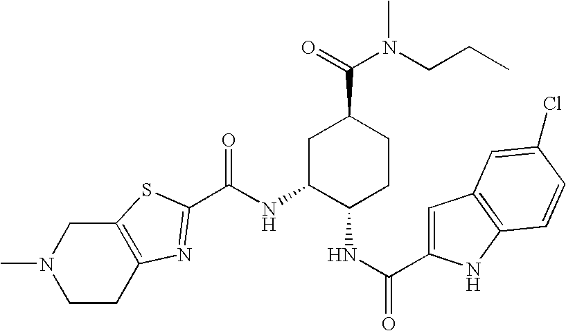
N(C1C(NC(=O)C2=CC3=C(N2)C=CC(Cl)=C3)CCC(C(=O)N(CCC)C)C1)C(=O)C1=NC2=C(CN(C)CC2)S1
